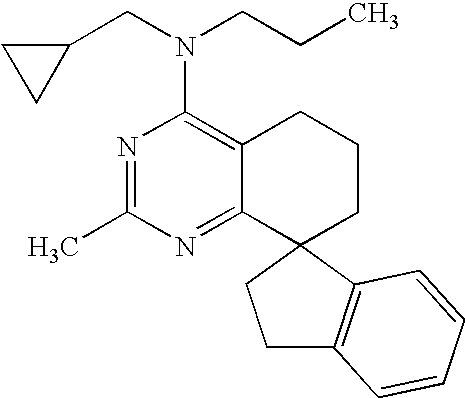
N1=C(C)N=C2C(=C1N(CC1CC1)CCC)CCCC21CCC2=C1C=CC=C2
